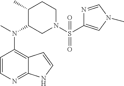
C1=CN=C2C(=C1N(C)C1CN(S(=O)(=O)C3=CN(C)C=N3)CCC1C)C=CN2
